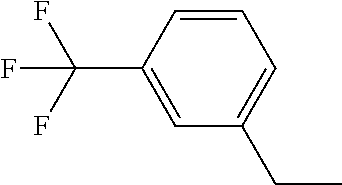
CCC1=CC=CC(C(F)(F)F)=C1
